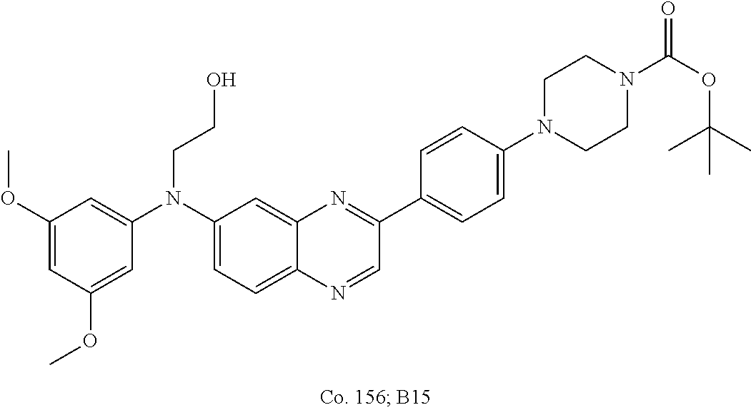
C1(OC)=CC(OC)=CC(N(C2=CC=C3C(=C2)N=C(C2=CC=C(N4CCN(C(OC(C)(C)C)=O)CC4)C=C2)C=N3)CCO)=C1
